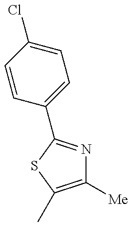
C1([Me])=C(C)SC(C2=CC=C(Cl)C=C2)=N1
